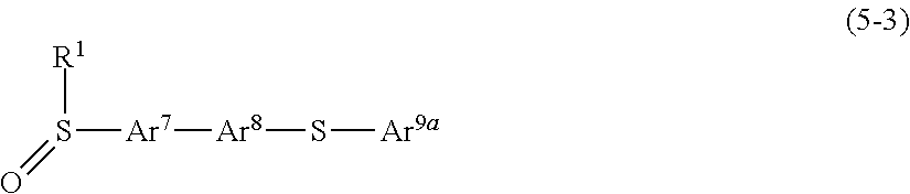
[R1]S([Ar7][Ar8]S[Ar9a])=O
